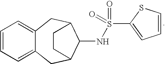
C12=CC=CC=C1CC1C(NS(C3=CC=CS3)(=O)=O)C(C2)CC1
